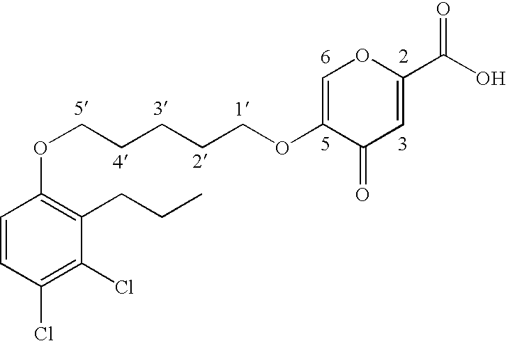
C1=CC(Cl)=C(Cl)C(CCC)=C1OCCCCCOC1=COC(C(O)=O)=CC1=O
